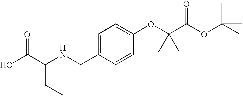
OC(C(NCC1=CC=C(OC(C(OC(C)(C)C)=O)(C)C)C=C1)CC)=O
